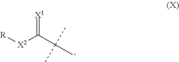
[X1]=C(C(C)(C)C)[X2][R]
